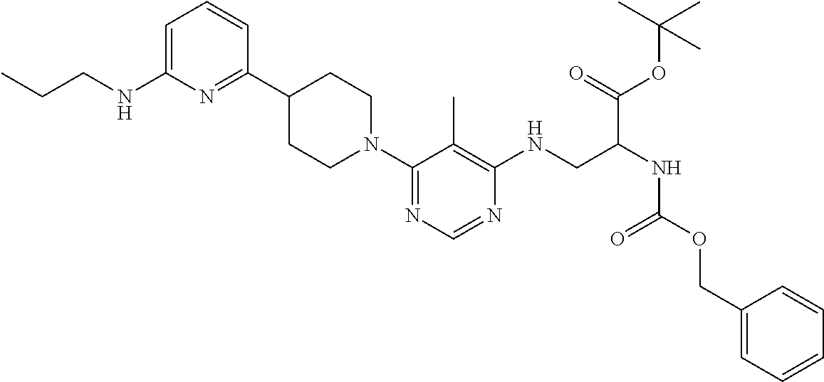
C1CN(C2=NC=NC(NCC(NC(OCC3=CC=CC=C3)=O)C(=O)OC(C)(C)C)=C2C)CCC1C1=NC(NCCC)=CC=C1
